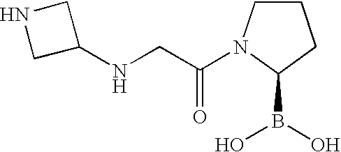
C1(NCC(=O)N2CCCC2B(O)O)CNC1
